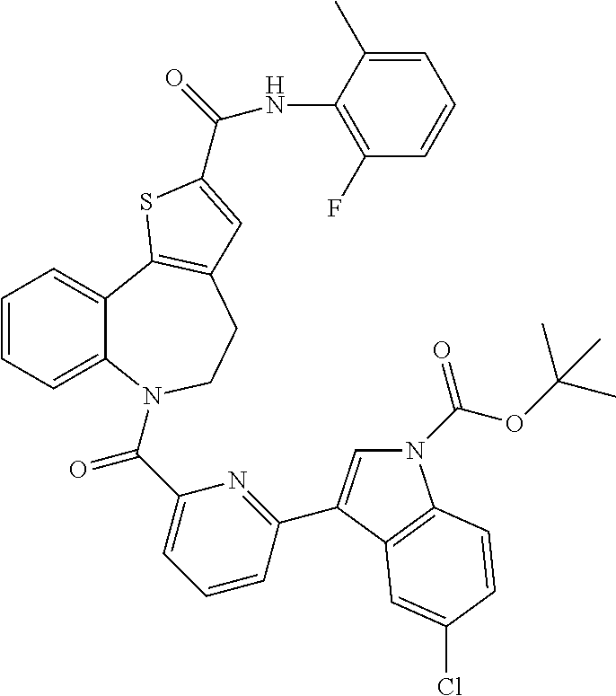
C1=CC=C2C(=C1)C1=C(CCN2C(C2=CC=CC(C3=CN(C(=O)OC(C)(C)C)C4=C3C=C(Cl)C=C4)=N2)=O)C=C(C(=O)NC2=C(F)C=CC=C2C)S1
